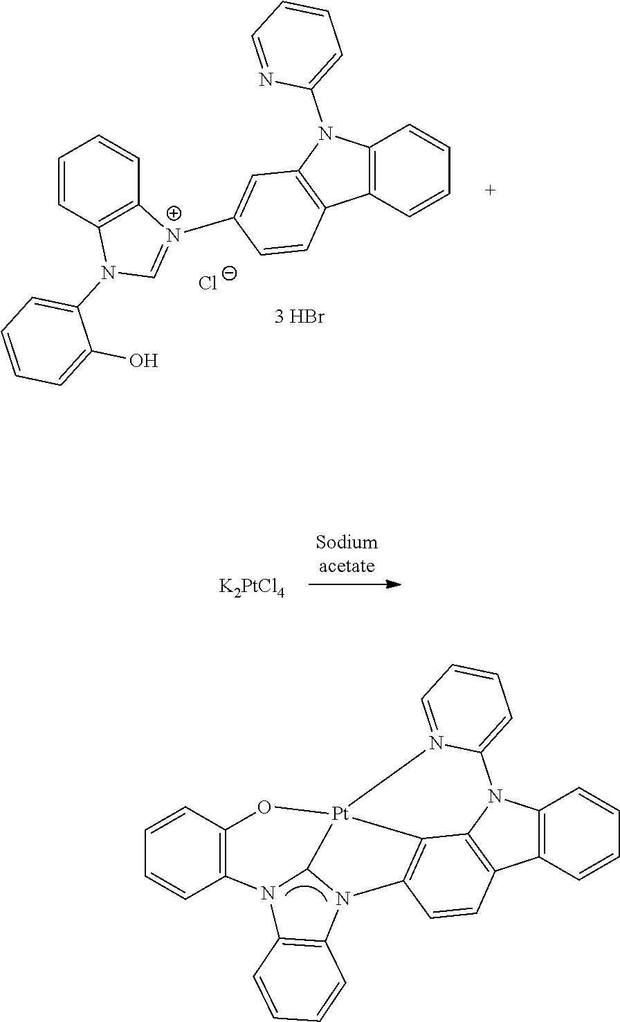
C1=CC2=C(C=C1)[N+](C1=CC3=C(C4=C(C=CC=C4)N3C3=CC=CC=N3)C=C1)=CN2C1=CC=CC=C1O.[Cl-].[K2PtCl4].N12C3=C4C5=C(C6=C(C=CC=C6)N5C5=CC=CC=N5[Pt]45C1N(C1=C2C=CC=C1)C1=C(C=CC=C1)O5)C=C3
